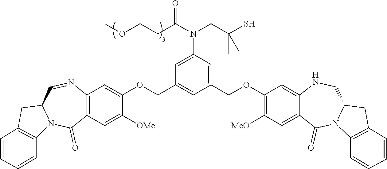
C1(COC2=CC3=C(C=C2[OMe])C(=O)N2C(C=N3)CC3=C2C=CC=C3)=CC(COC2=C([MeO])C=C3C(=C2)NCC2N(C3=O)C3=C(C2)C=CC=C3)=CC(N(C(CCOC)=O)CC(S)(C)C)=C1
